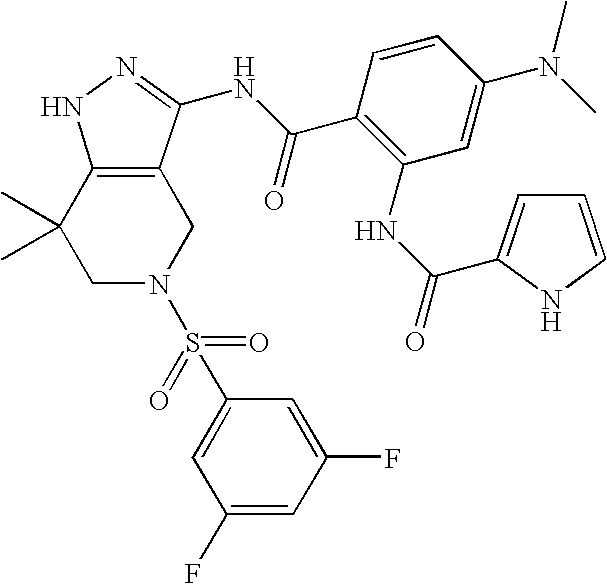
C1N(S(=O)(=O)C2=CC(F)=CC(F)=C2)CC2=C(C1(C)C)NN=C2NC(C1=C(NC(=O)C2=CC=CN2)C=C(N(C)C)C=C1)=O
